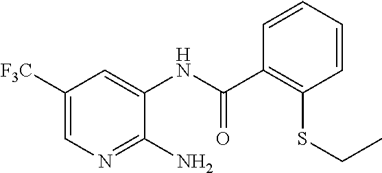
C1([F3C])=CN=C(N)C(NC(C2=C(SCC)C=CC=C2)=O)=C1
